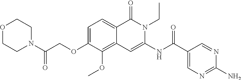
C1=C(OCC(N2CCOCC2)=O)C(OC)=C2C(=C1)C(=O)N(CC)C(NC(C1=CN=C(N)N=C1)=O)=C2
